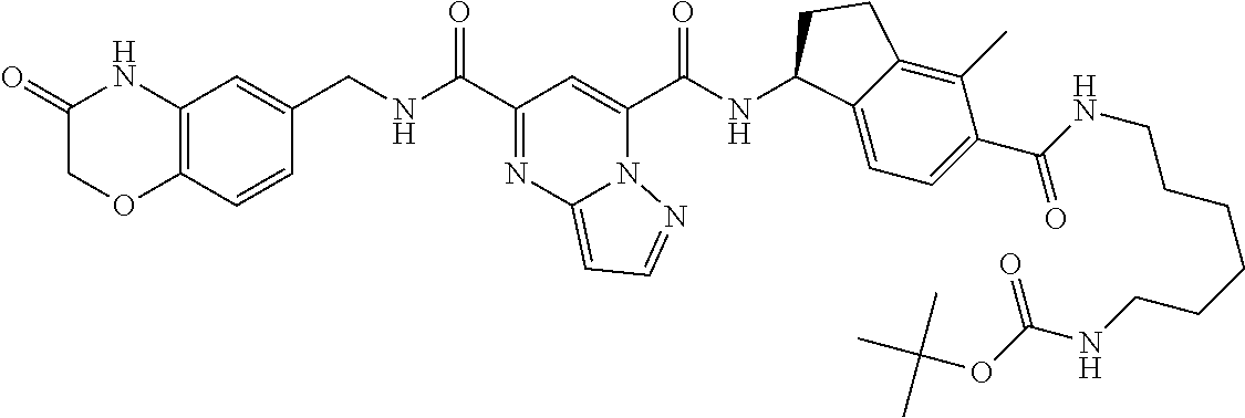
C1=CC(CNC(=O)C2=NC3=CC=NN3C(C(=O)NC3C4=CC=C(C(NCCCCCCNC(OC(C)(C)C)=O)=O)C(C)=C4CC3)=C2)=CC2=C1OCC(=O)N2
